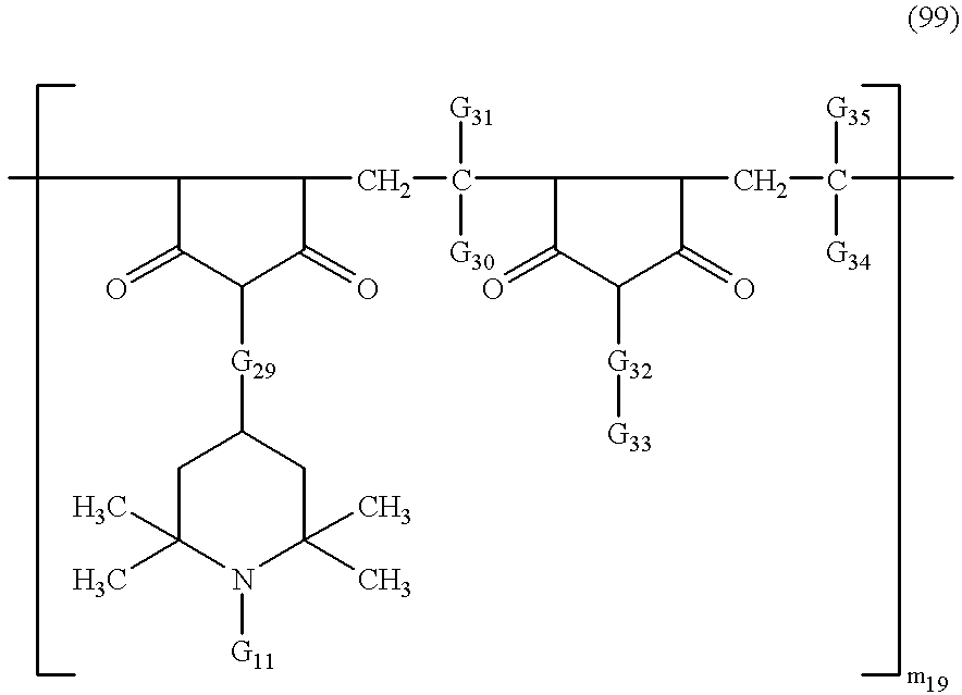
CC1C(=O)C([G29]C2CC(C)(C)N([G11])C(C)(C)C2)C(=O)C1CC([G31])([G30])C1C(=O)C([G32][G33])C(=O)C1CC([G35])([G34])C
